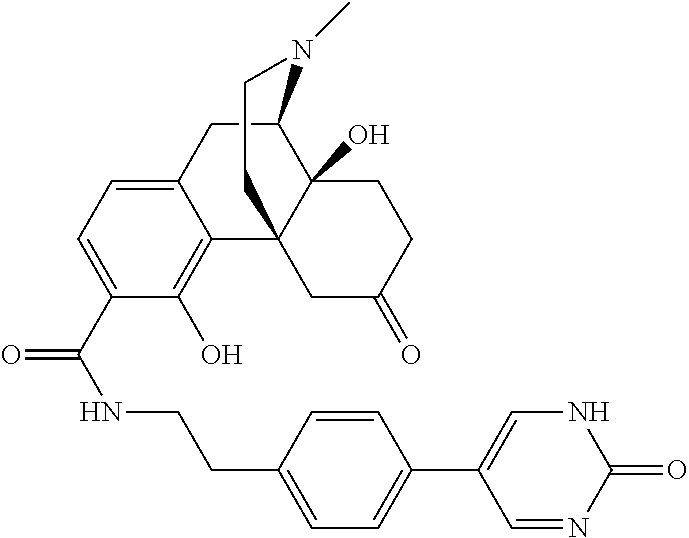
N(C(=O)C1=CC=C2C(=C1O)C13C(O)(C(C2)N(C)CC1)CCC(=O)C3)CCC1=CC=C(C2=CNC(=O)N=C2)C=C1
